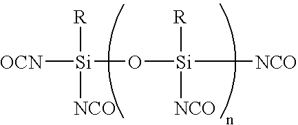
[OCN][Si](O[Si]([NCO])([R])[NCO])([R])[NCO]
